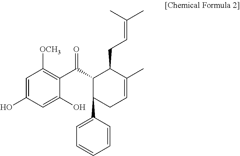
C1=C(O)C=C(O)C(C(C2C(C3=CC=CC=C3)CC=C(C)C2CC=C(C)C)=O)=C1[OCH3]
